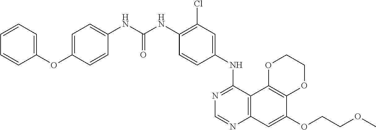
C12=C(C3=C(C=C1OCCOC)N=CN=C3NC1=CC(Cl)=C(NC(NC3=CC=C(OC4=CC=CC=C4)C=C3)=O)C=C1)OCCO2
